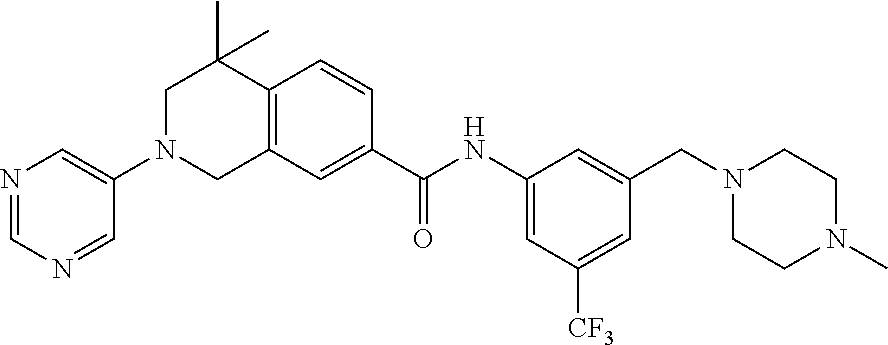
N1=CN=CC(N2CC3=C(C=CC(C(NC4=CC([CF3])=CC(CN5CCN(C)CC5)=C4)=O)=C3)C(C)(C)C2)=C1
